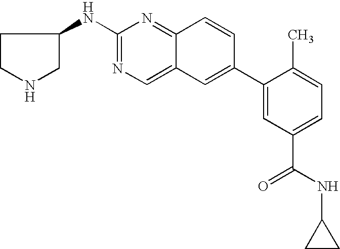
N(C1=NC=C2C(=N1)C=CC(C1=CC(C(NC3CC3)=O)=CC=C1C)=C2)C1CCNC1
